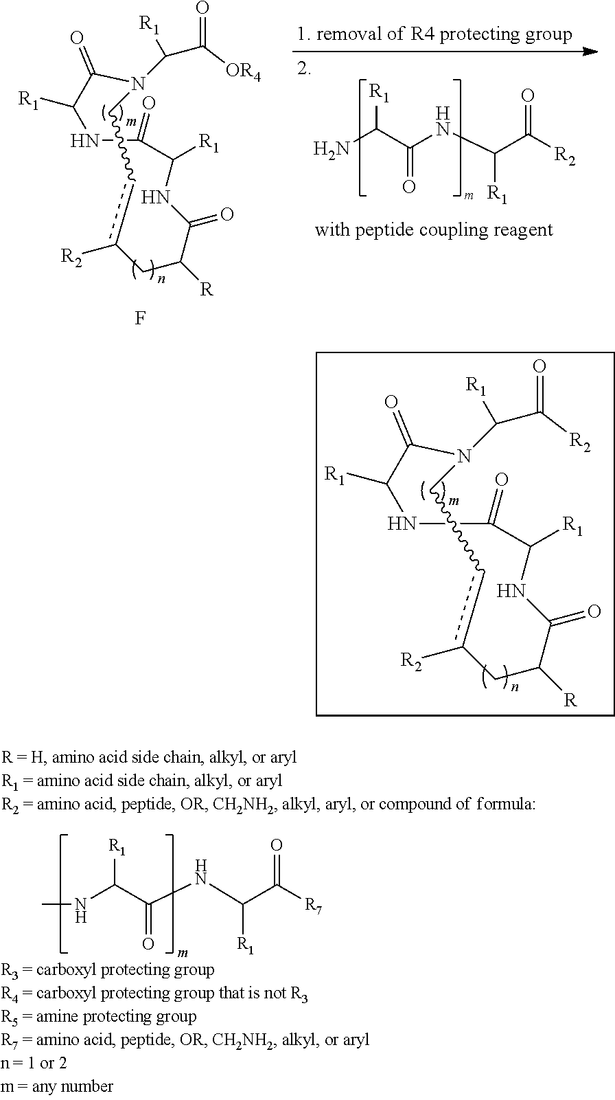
N(C(C(NC(C([R7])=O)[R1])=O)[R1])C.[R1]C1C(=O)N(C(C(=O)[R2])[R1])Ccc([R2])CC([R])C(=O)NC([R1])C(=O)N1.C1CCC1.[R1]C1C(=O)N(C(C(=O)[OR4])[R1])Ccc([R2])CC([R])C(=O)NC([R1])C(=O)N1.F.NC(C(NC(C([R2])=O)[R1])=O)[R1]
